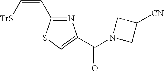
N1=C(C=C[TrS])SC=C1C(N1CC([CN])C1)=O
